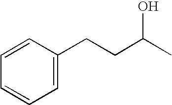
C1=C(CCC(C)O)C=CC=C1
